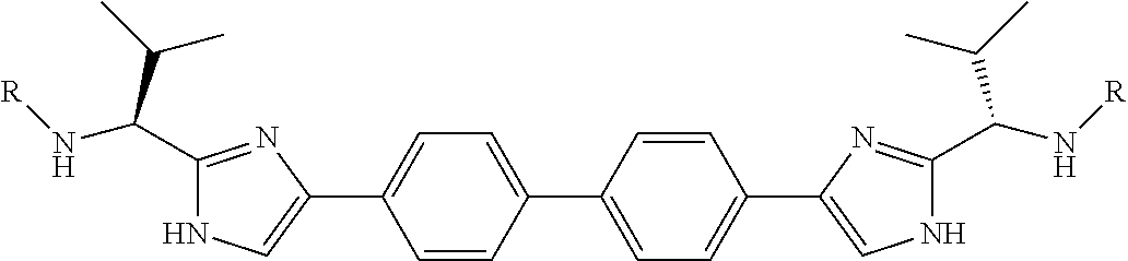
C1=CC(C2=CC=C(C3=CNC(C(N[R])C(C)C)=N3)C=C2)=CC=C1C1=CNC(C(N[R])C(C)C)=N1
